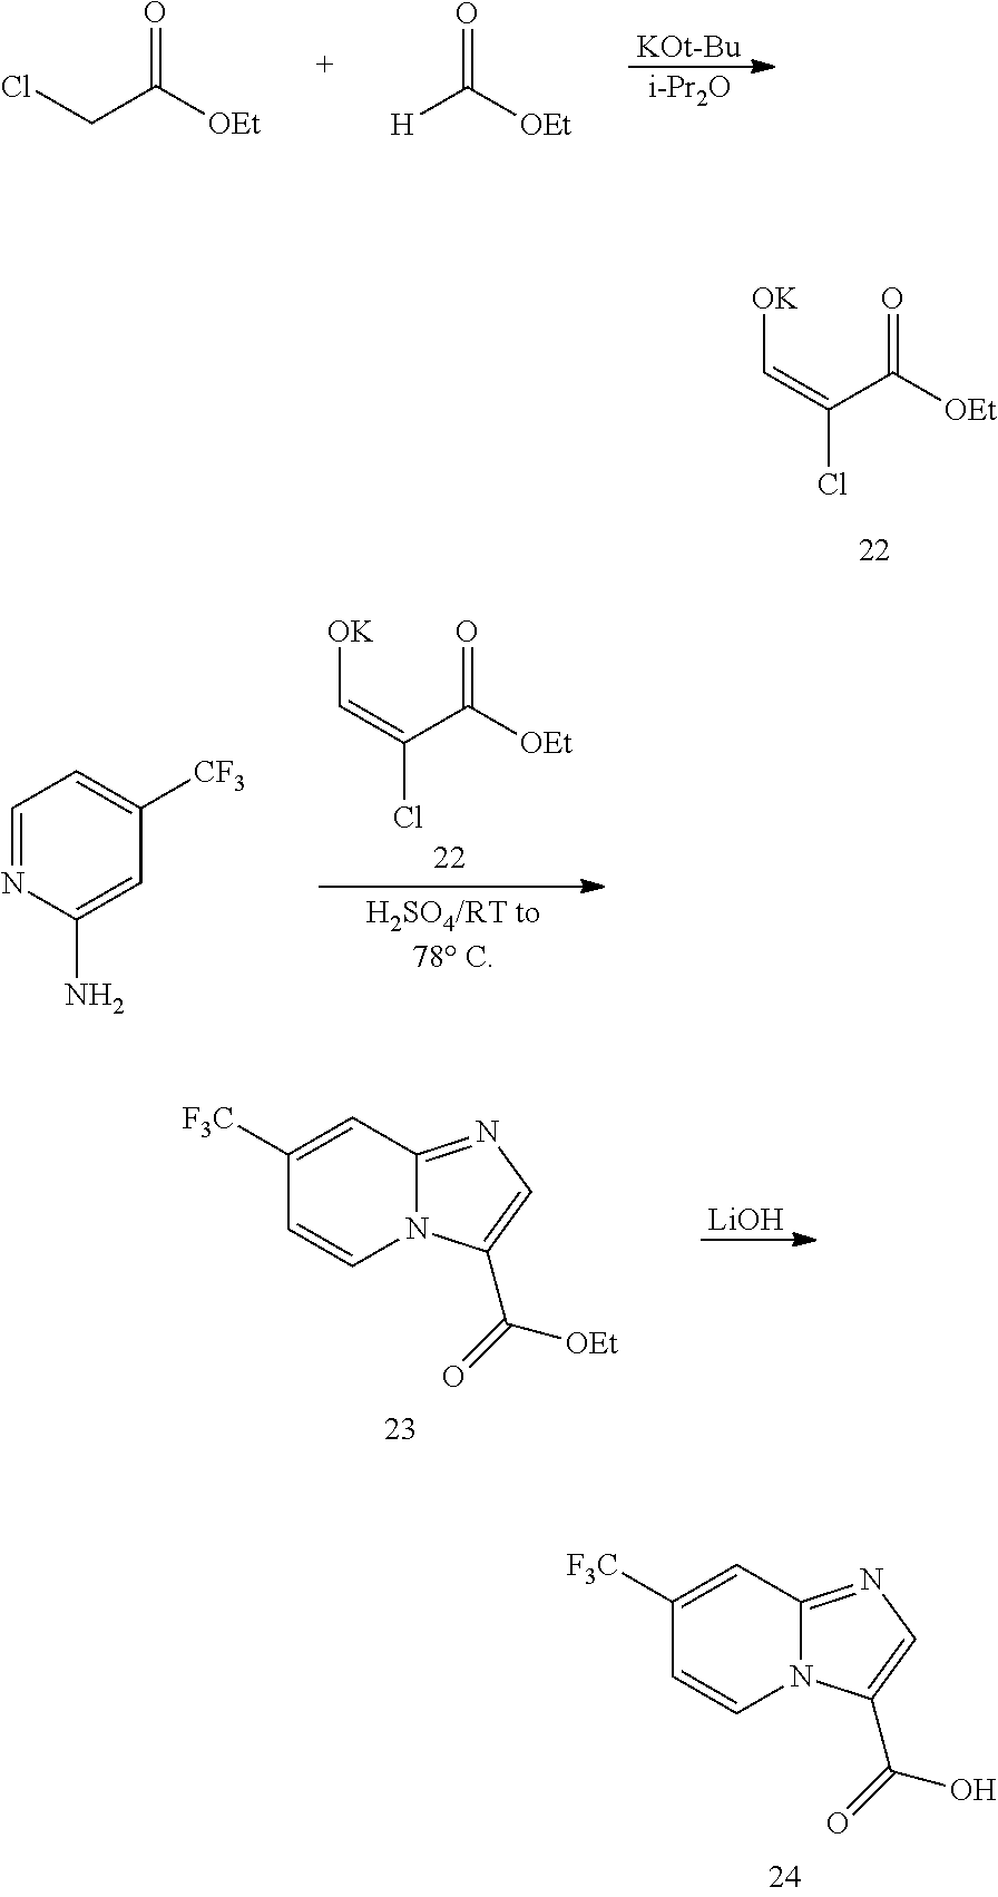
[OK]C=C(C(=O)[OEt])Cl.[KOt-Bu].[i-Pr2O].ClCC([OEt])=O.[H]C(=O)[OEt].C1([F3C])=CC2=NC=C(C(O)=O)N2C=C1.[OK]C=C(C(=O)[OEt])Cl.C1=NC(N)=CC([CF3])=C1.C1([F3C])=CC2=NC=C(C([OEt])=O)N2C=C1.[LiOH]
